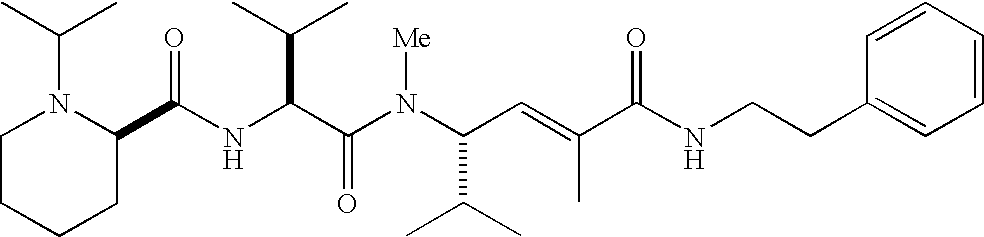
N(C(C(N(C(C(C)C)C=C(C)C(NCCC1=CC=CC=C1)=O)[Me])=O)C(C)C)C(C1N(C(C)C)CCCC1)=O
